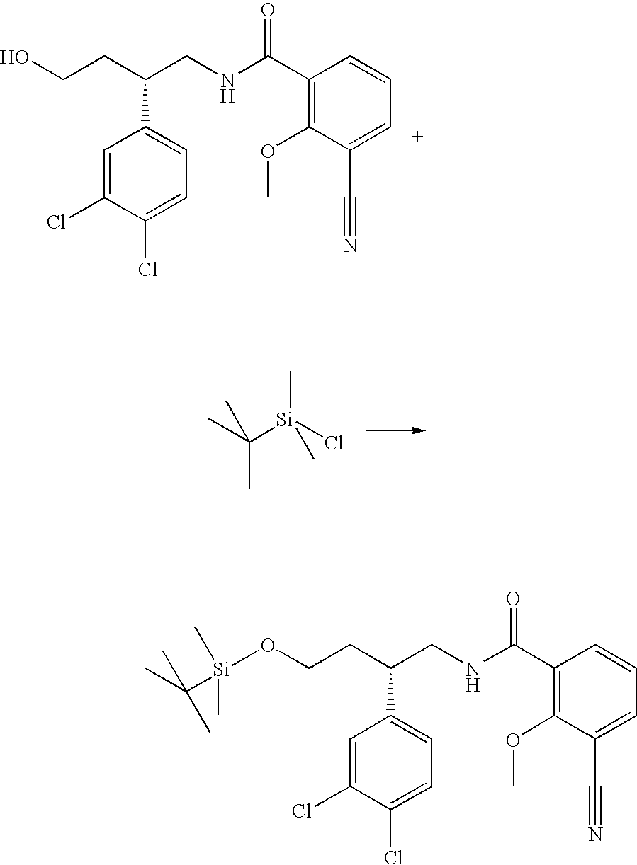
C1=C(Cl)C(Cl)=CC=C1C(CNC(C1=C(OC)C(C#N)=CC=C1)=O)CCO.CC([Si](Cl)(C)C)(C)C.CC([Si](C)(C)OCCC(C1=CC=C(Cl)C(Cl)=C1)CNC(C1=C(OC)C(C#N)=CC=C1)=O)(C)C
